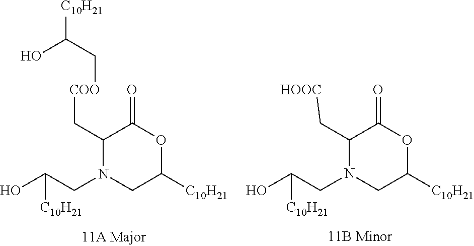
OC(CN1CC([C10H21])OC(=O)C1C[COO]CC([C10H21])O)[C10H21].N1(CC(O)[C10H21])CC([C10H21])OC(=O)C1C[HOOC]
